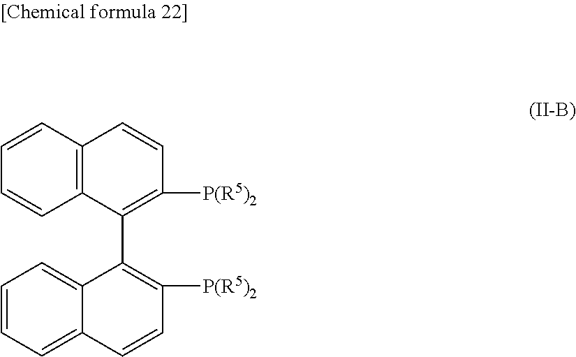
C12=C(C(C3=C([P(R5)2])C=CC4=CC=CC=C34)=C([P(R5)2])C=C1)C=CC=C2
